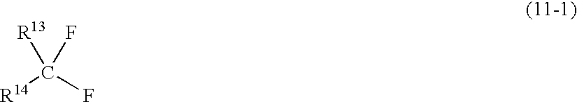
C([R14])(F)([R13])F
